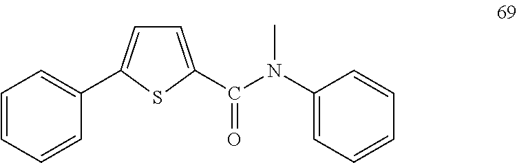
C1=C(C(N(C2=CC=CC=C2)C)=O)SC(C2=CC=CC=C2)=C1
